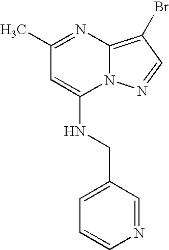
C1(C)=NC2=C(Br)C=NN2C(NCC2=CC=CN=C2)=C1
